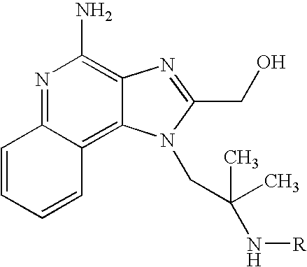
C1=CC=CC2=C3C(=C(N)N=C12)N=C(CO)N3CC(N[R])(C)C
